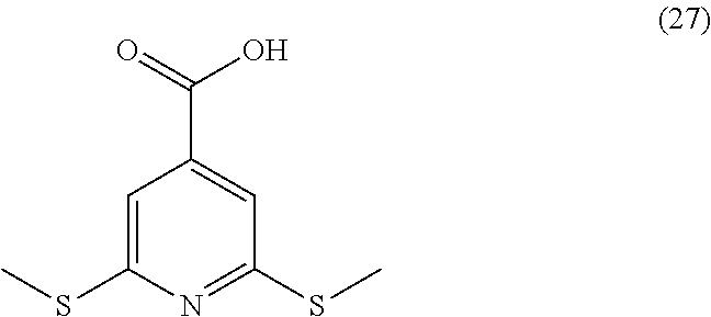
C1=C(C(O)=O)C=C(SC)N=C1SC
